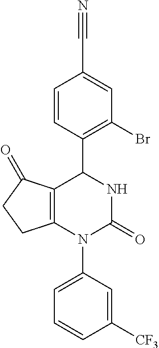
C12=C(N(C3=CC=CC([CF3])=C3)C(=O)NC1C1=C(Br)C=C(C#N)C=C1)CCC2=O
